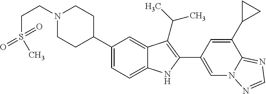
C1(C2CCN(CCS(C)(=O)=O)CC2)=CC=C2C(=C1)C(C(C)C)=C(C1=CN3C(=NC=N3)C(C3CC3)=C1)N2
